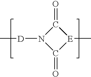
C1(=O)N([D]C)C(=O)[E]1C
